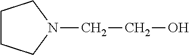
C1CCN(CCO)C1
